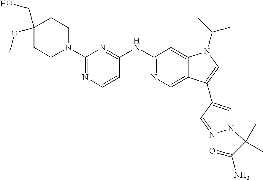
C1(N2CCC(OC)(CO)CC2)=NC=CC(NC2=NC=C3C(=C2)N(C(C)C)C=C3C2=CN(C(C)(C(=O)N)C)N=C2)=N1
